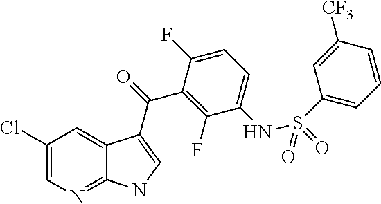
C1(Cl)=CN=C2C(=C1)C(C(=O)C1=C(F)C(NS(C3=CC=CC([CF3])=C3)(=O)=O)=CC=C1F)=CN2
